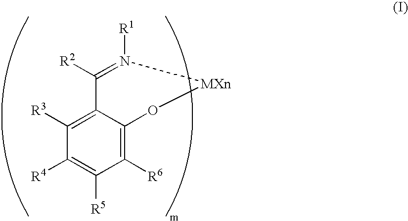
C1([R2])=N([R1])[MXn]OC2=C([R6])C([R5])=C([R4])C([R3])=C12
